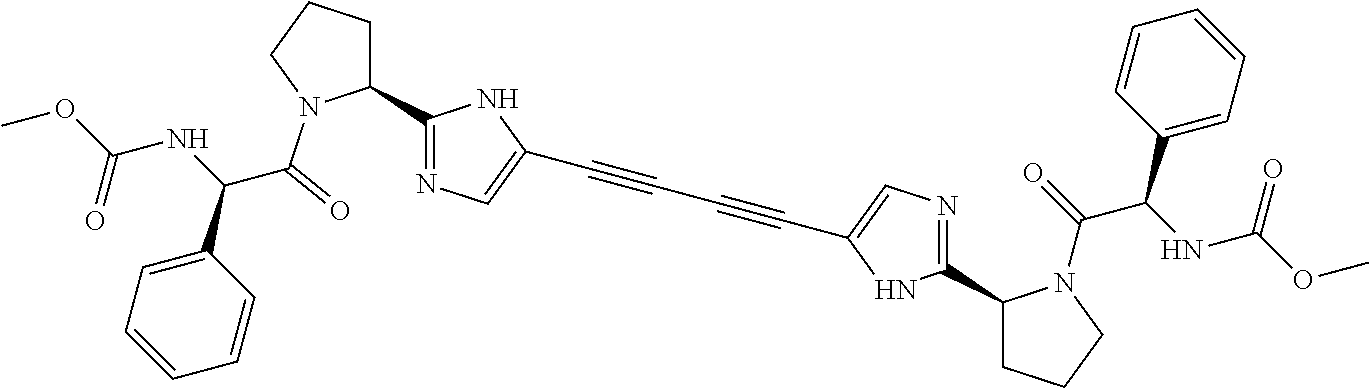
C1(C#CC#CC2=CN=C(C3CCCN3C(=O)C(NC(=O)OC)C3=CC=CC=C3)N2)=CN=C(C2CCCN2C(C(NC(=O)OC)C2=CC=CC=C2)=O)N1
